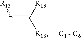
C(=C([R13])[R13])[R13].[C1 - C6]
